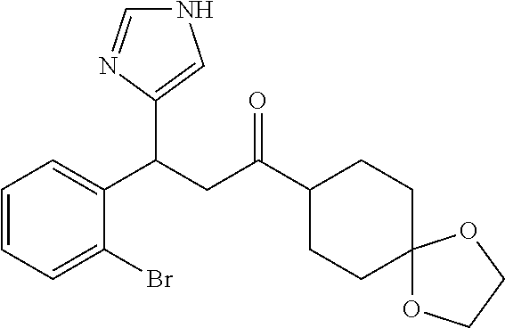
N1C=NC(C(CC(C2CCC3(CC2)OCCO3)=O)C2=CC=CC=C2Br)=C1
